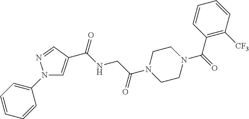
N1(C2=CC=CC=C2)C=C(C(NCC(N2CCN(C(=O)C3=C([CF3])C=CC=C3)CC2)=O)=O)C=N1
